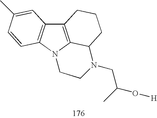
C12=C3N(C4=C1C=C(C)C=C4)CCN(CC(O[H])C)C3CCC2
